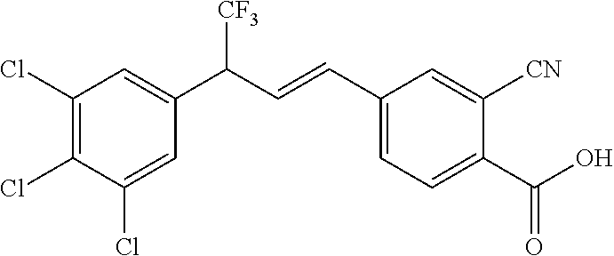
ClC1=C(Cl)C(Cl)=CC(C(C=CC2=CC=C(C(O)=O)C([CN])=C2)[CF3])=C1
